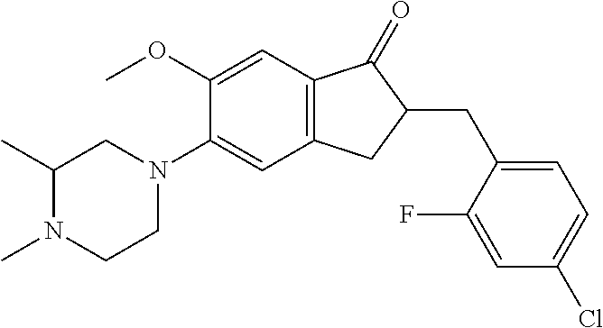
C1(OC)=CC2=C(C=C1N1CC(C)N(C)CC1)CC(CC1=CC=C(Cl)C=C1F)C2=O
